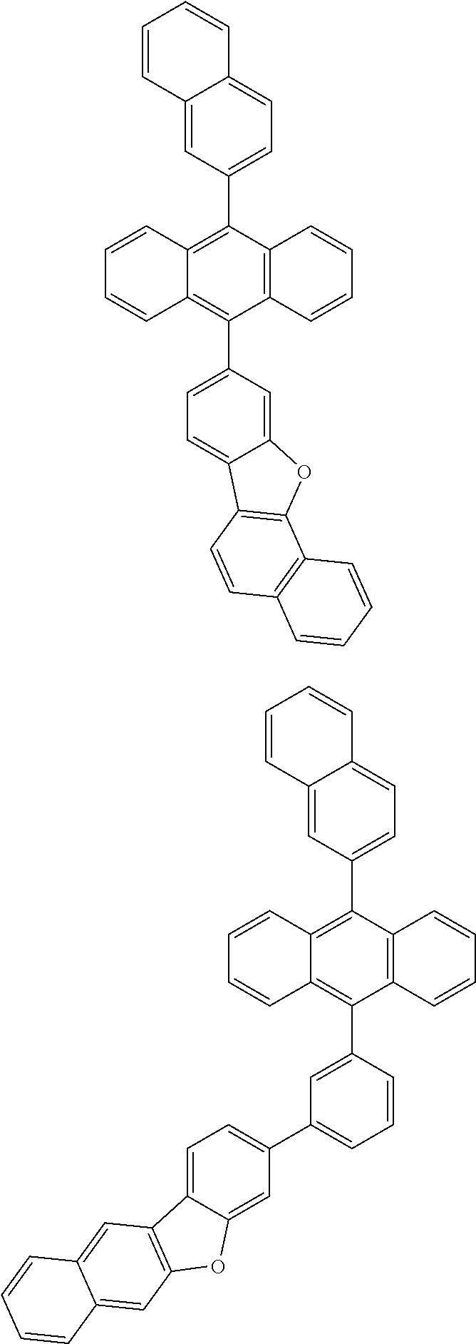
C1(C2=C3C(=C(C4=CC=C5C(=C4)C=CC=C5)C4=C2C=CC=C4)C=CC=C3)=CC(C2=CC=C3C(=C2)OC2=C3C=C3C(=C2)C=CC=C3)=CC=C1.C1(C2=C3C(=C(C4=CC=C5C(=C4)C=CC=C5)C4=C2C=CC=C4)C=CC=C3)=CC=C2C(=C1)OC1=C2C=CC2=C1C=CC=C2
